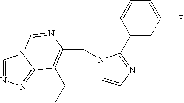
C(C1=C(CC)C2=NN=CN2C=N1)N1C=CN=C1C1=CC(F)=CC=C1C
